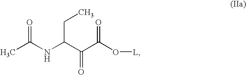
CC(NC(C(C(O[L])=O)=O)CC)=O
